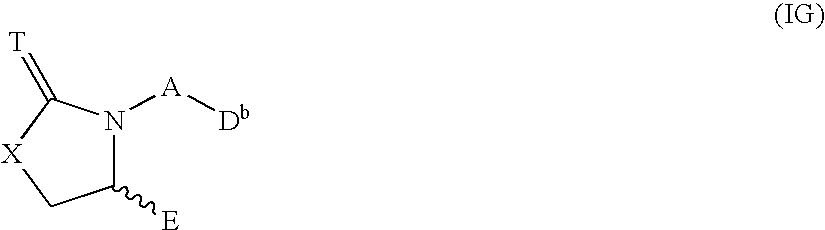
C1([E])N([A][Db])C(=[T])[X]C1
